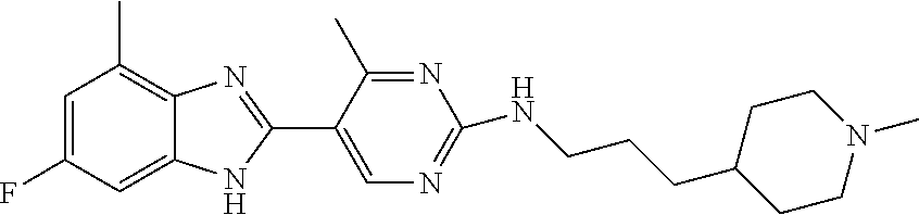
C1=C(F)C=C2C(=C1C)N=C(C1=CN=C(NCCCC3CCN(C)CC3)N=C1C)N2
